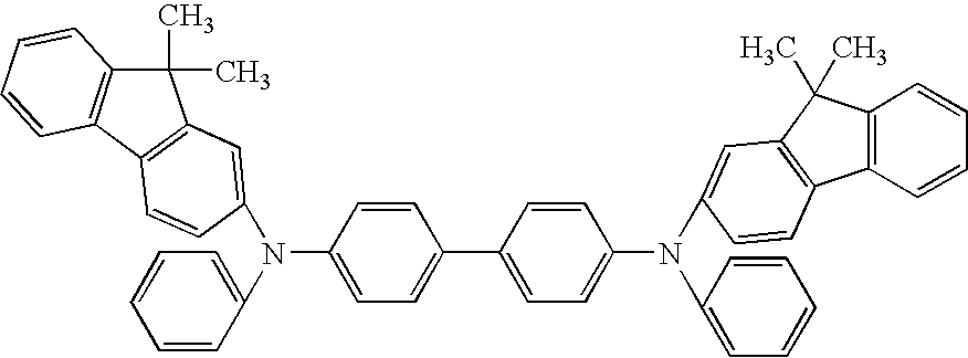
C1=CC(N(C2=CC=CC=C2)C2=CC3=C(C4=C(C3(C)C)C=CC=C4)C=C2)=CC=C1C1=CC=C(N(C2=CC=CC=C2)C2=CC3=C(C4=C(C=CC=C4)C3(C)C)C=C2)C=C1
